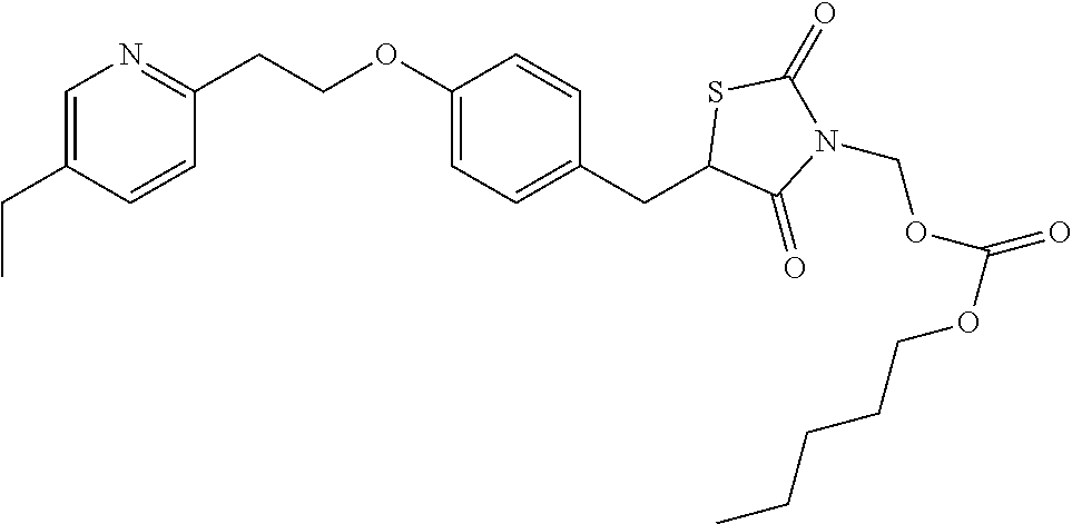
C1=C(CC)C=CC(CCOC2=CC=C(CC3C(=O)N(COC(=O)OCCCCC)C(=O)S3)C=C2)=N1
